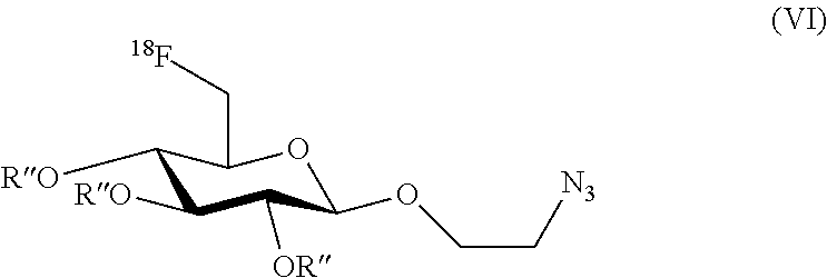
C1([RO])C([RO])C([OR])C(OCC[N3])OC1C[18F]
